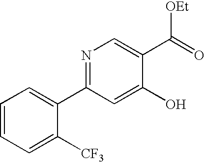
C1=CC=C([CF3])C(C2=NC=C(C(=O)[OEt])C(O)=C2)=C1
